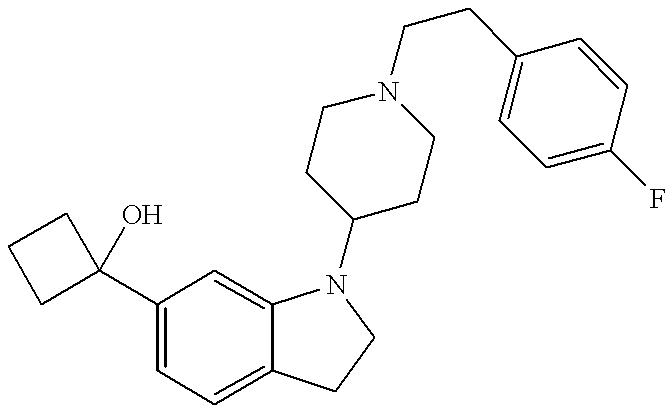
C1(C2(O)CCC2)=CC=C2C(=C1)N(C1CCN(CCC3=CC=C(F)C=C3)CC1)CC2
